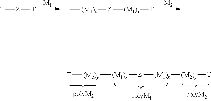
[(M2)y]([(M1)x][Z][(M1)x][(M2)y][T])[T].[M2].[M1].[T][Z][T].[T][(M1)x][Z][(M1)x][T]
